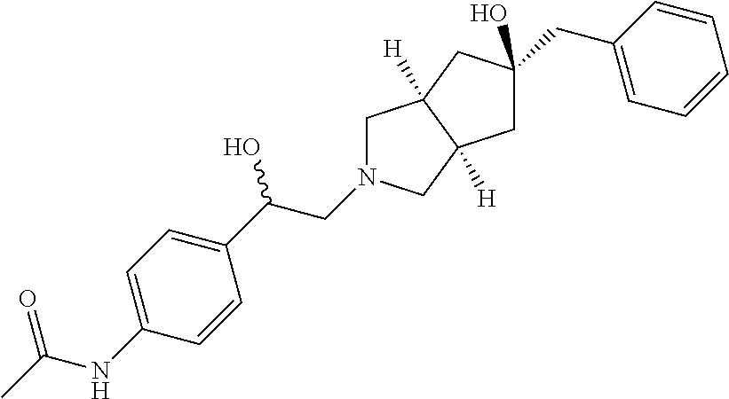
C1(C(CN2CC3([H])C([H])(C2)CC(CC2=CC=CC=C2)(O)C3)O)=CC=C(NC(C)=O)C=C1
